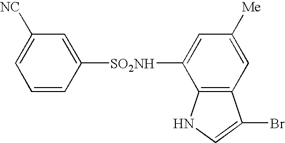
C1=CC([SO2NH]C2=CC([Me])=CC3=C2NC=C3Br)=CC([NC])=C1
